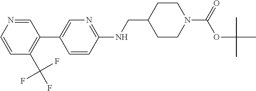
C1=NC=CC(C(F)(F)F)=C1C1=CN=C(NCC2CCN(C(=O)OC(C)(C)C)CC2)C=C1
